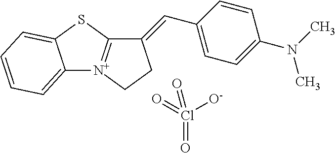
C12=CC=CC=C1SC1=[N+]2CCC1=CC1=CC=C(N(C)C)C=C1.Cl(=O)(=O)([O-])=O
